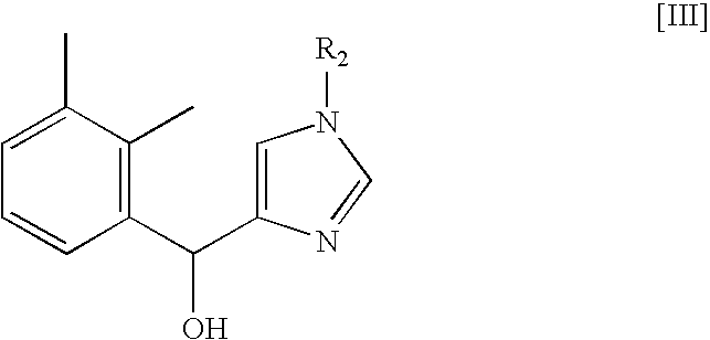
C1=C(C(C2=C(C)C(C)=CC=C2)O)N=CN1[R2]
